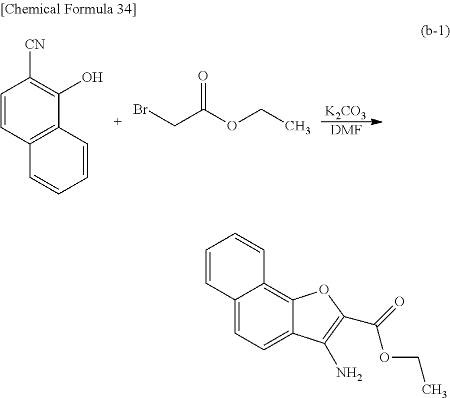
C12=CC=C3C(=C1C=CC=C2)OC(C(OCC)=O)=C3N.[K2CO3].[DMF].C1=CC2=C(C(O)=C1[CN])C=CC=C2.BrCC(OCC)=O
